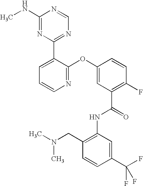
N1=C(OC2=CC(C(=O)NC3=C(CN(C)C)C=CC(C(F)(F)F)=C3)=C(F)C=C2)C(C2=NC=NC(NC)=N2)=CC=C1
